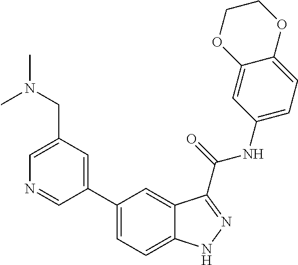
C1(CN(C)C)=CN=CC(C2=CC=C3C(=C2)C(C(NC2=CC=C4C(=C2)OCCO4)=O)=NN3)=C1
